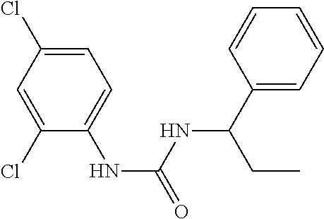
C1(Cl)=CC=C(NC(=O)NC(C2=CC=CC=C2)CC)C(Cl)=C1
